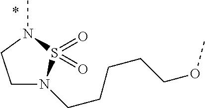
C1N(CCCCCOC)S(=O)(=O)N(C)C1
